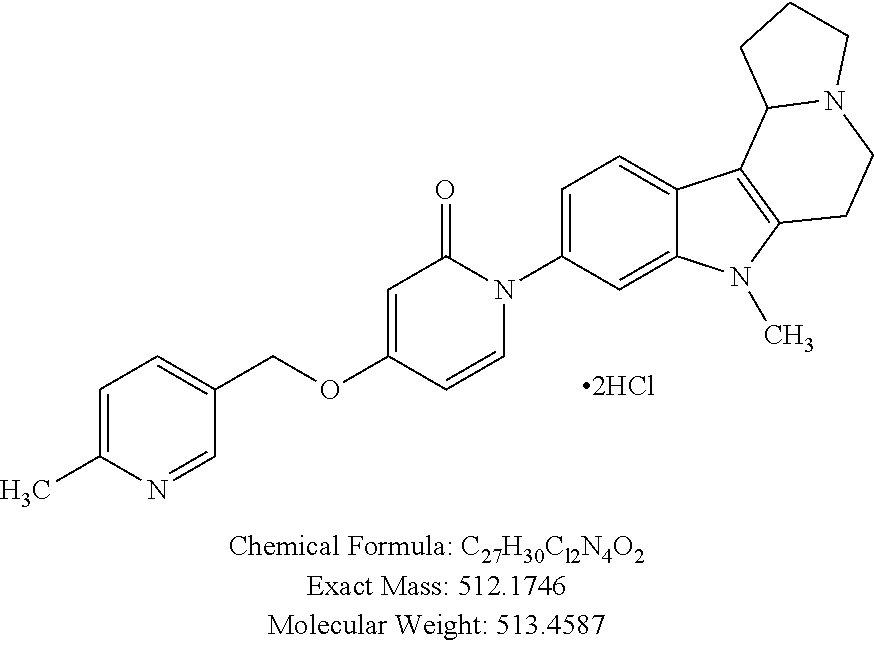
C1=C(C)N=CC(COC2=CC(=O)N(C3=CC=C4C(=C3)N(C)C3=C4C4N(CC3)CCC4)C=C2)=C1
